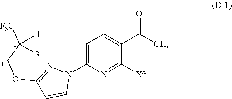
C1=C(N2N=C(OCC([F3C])([4])[3])C=C2)N=C([Xa])C(C([OH])=O)=C1
